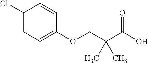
C1(Cl)=CC=C(OCC(C(O)=O)(C)C)C=C1
